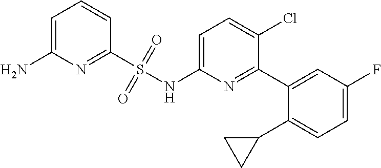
C1=C(N)N=C(S(NC2=CC=C(Cl)C(C3=CC(F)=CC=C3C3CC3)=N2)(=O)=O)C=C1
